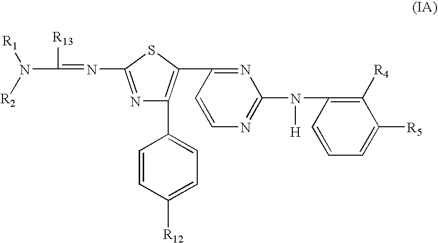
N(C([R13])=NC1=NC(C2=CC=C([R12])C=C2)=C(C2=NC(N([H])C3=C([R4])C([R5])=CC=C3)=NC=C2)S1)([R1])[R2]
